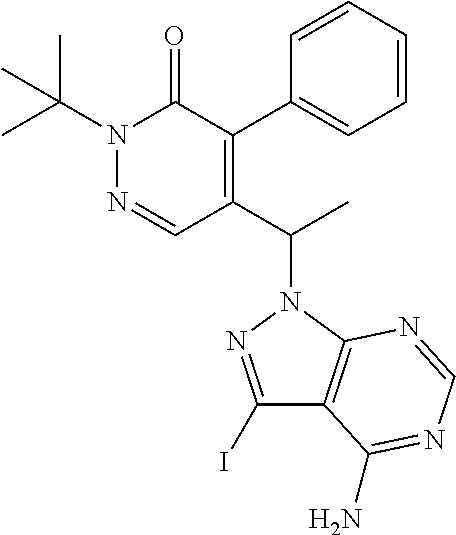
C1=CC=CC(C2=C(C(N3N=C(I)C4=C3N=CN=C4N)C)C=NN(C(C)(C)C)C2=O)=C1
